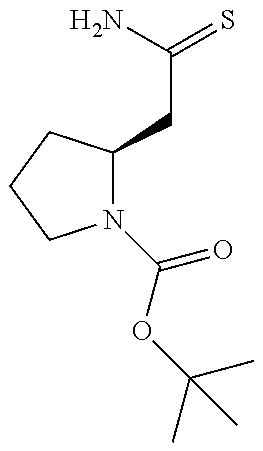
N1(C(OC(C)(C)C)=O)C(CC(=S)N)CCC1
